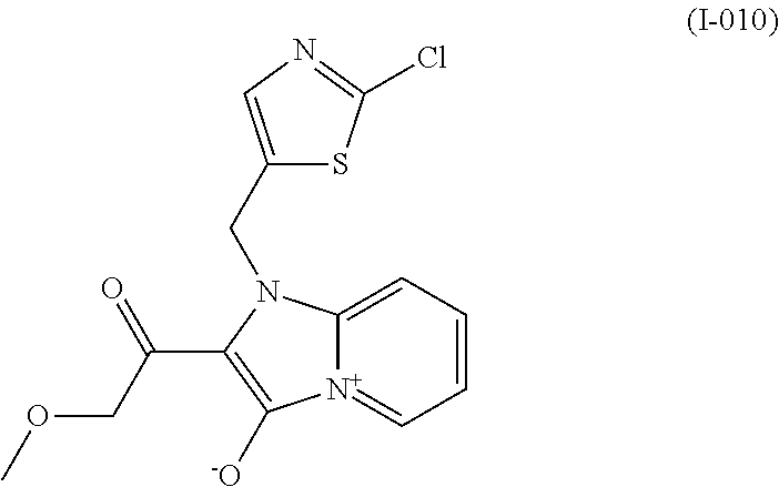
C12=CC=CC=[N+]1C([-O])=C(C(COC)=O)N2CC1=CN=C(Cl)S1
